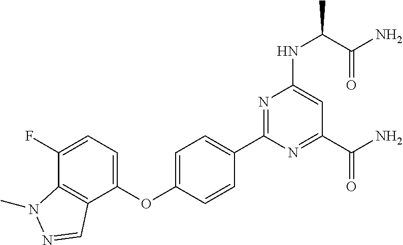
C1=CC(OC2=CC=C(F)C3=C2C=NN3C)=CC=C1C1=NC(NC(C)C(N)=O)=CC(C(=O)N)=N1
